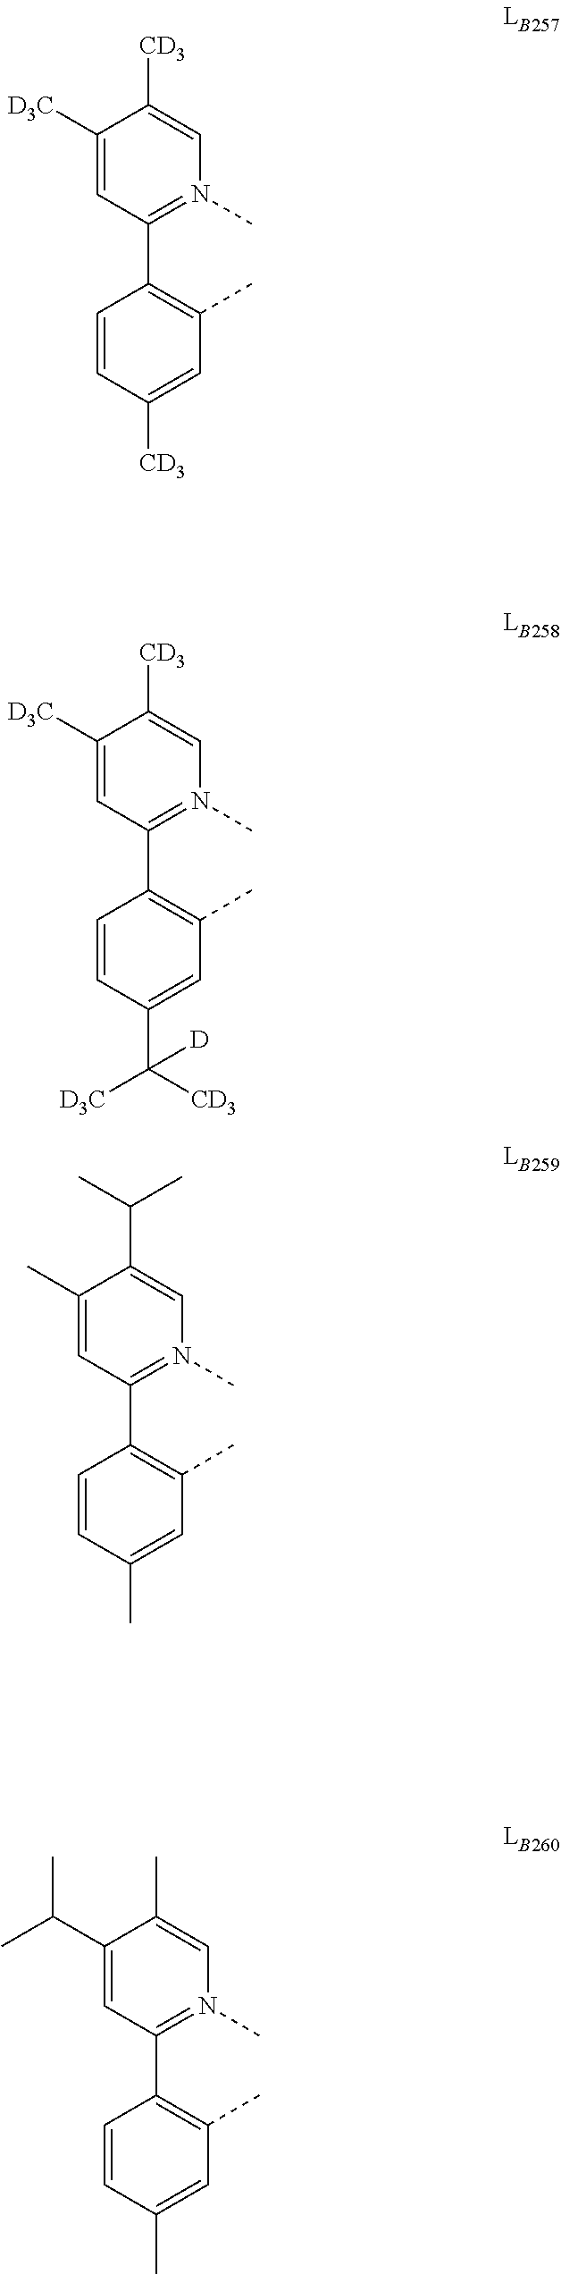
C1=CC(C([CD3])([D3C])[D])=CC(C)=C1C1=N(C)C=C([CD3])C([D3C])=C1.C1=CC([CD3])=CC(C)=C1C1=N(C)C=C([CD3])C([D3C])=C1.C1=CC(C)=CC(C)=C1C1=N(C)C=C(C(C)C)C(C)=C1.C1=CC(C)=CC(C)=C1C1=N(C)C=C(C)C(C(C)C)=C1
